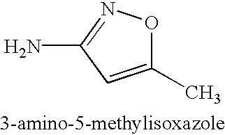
C1(C)=CC(N)=NO1
